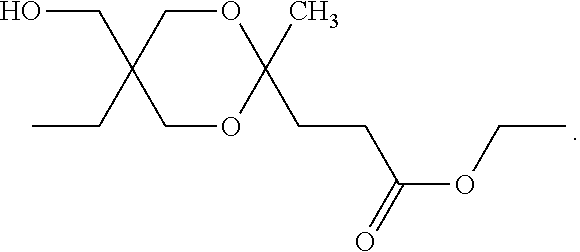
O1CC(CO)(CC)COC1(C)CCC(OCC)=O
